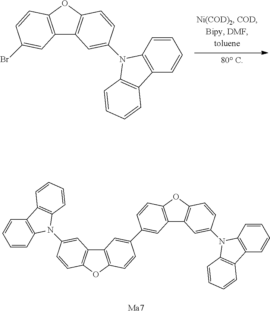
C12=C(OC3=C1C=C(N1C4=C(C=CC=C4)C4=C1C=CC=C4)C=C3)C=CC(Br)=C2.C12=C(OC3=C1C=C(N1C4=C(C=CC=C4)C4=C1C=CC=C4)C=C3)C=CC(C1=CC3=C(OC4=C3C=C(N3C5=C(C=CC=C5)C5=C3C=CC=C5)C=C4)C=C1)=C2
